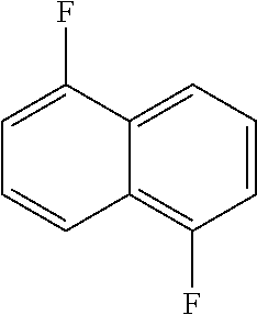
C1=CC=C2C(=C1F)C=CC=C2F
